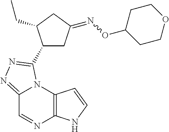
C12=NN=C(C3CC(=NOC4CCOCC4)CC3CC)N1C1=C(N=C2)NC=C1
